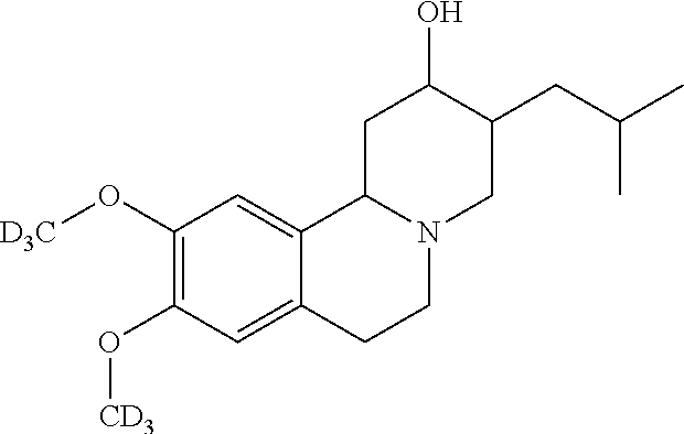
C1(O[D3C])=C(O[CD3])C=C2C(=C1)C1N(CC2)CC(CC(C)C)C(O)C1
